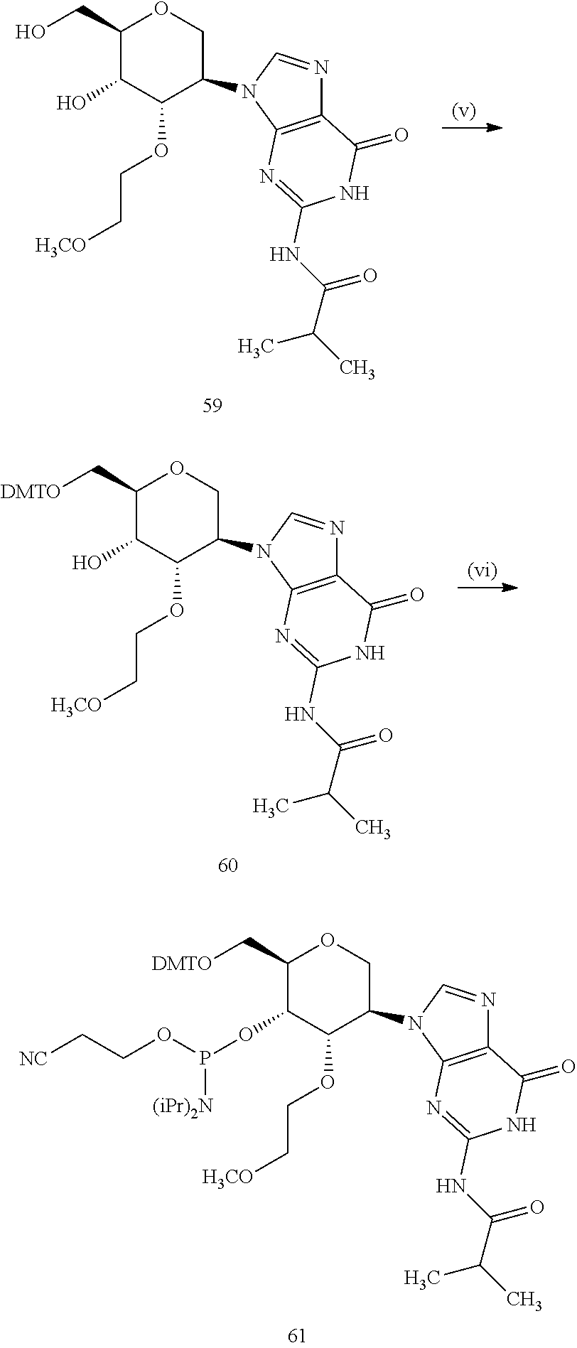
O(C1C(C[DMTO])OCC(N2C=NC3=C2N=C(NC(C(C)C)=O)NC3=O)C1OCC[H3CO])P([(iPr)2N])OCC[NC].OC1C(CO)OCC(N2C=NC3=C2N=C(NC(C(C)C)=O)NC3=O)C1OCC[H3CO].OC1C(C[DMTO])OCC(N2C=NC3=C2N=C(NC(C(C)C)=O)NC3=O)C1OCC[H3CO]
